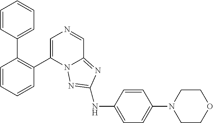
C1=CC(C2=C(C3=CN=CC4=NC(NC5=CC=C(N6CCOCC6)C=C5)=NN34)C=CC=C2)=CC=C1
